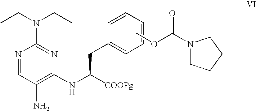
N1=CC(N)=C(NC([COOPg])CC2=CC=CC=C2)N=C1N(CC)CC.COC(=O)N1CCCC1
